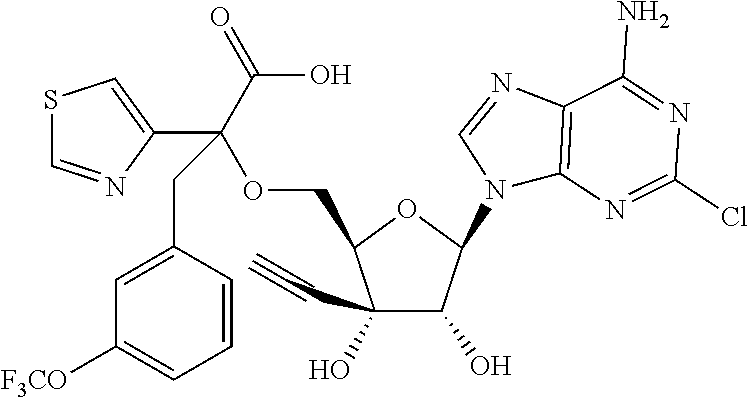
C1(O)(C#C)C(O)C(N2C3=C(N=C2)C(N)=NC(Cl)=N3)OC1COC(C1=CSC=N1)(C(O)=O)CC1=CC([F3CO])=CC=C1
